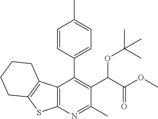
C12=C(N=C(C)C(C(C(OC)=O)OC(C)(C)C)=C1C1=CC=C(C)C=C1)SC1=C2CCCC1
